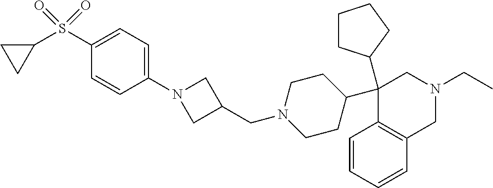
C1(C2CCCC2)(C2CCN(CC3CN(C4=CC=C(S(C5CC5)(=O)=O)C=C4)C3)CC2)C2=C(CN(CC)C1)C=CC=C2
